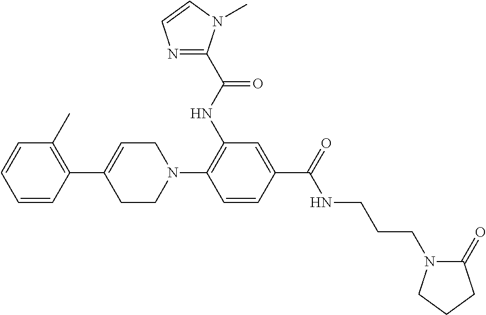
C1(C2=CCN(C3=C(NC(=O)C4=NC=CN4C)C=C(C(NCCCN4C(=O)CCC4)=O)C=C3)CC2)=C(C)C=CC=C1
